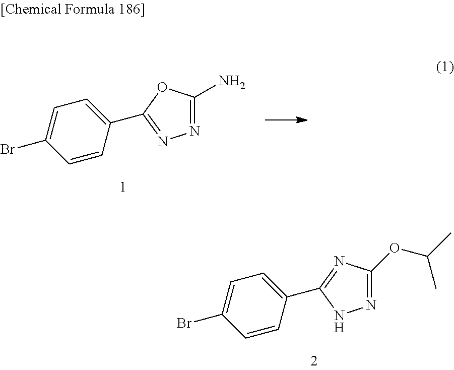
N1=C(N)OC(C2=CC=C(Br)C=C2)=N1.N1=C(OC(C)C)N=C(C2=CC=C(Br)C=C2)N1
